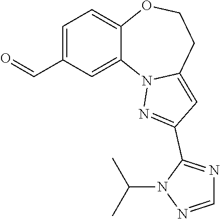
C1=C(C=O)C=C2C(=C1)OCCC1=CC(C3=NC=NN3C(C)C)=NN21
